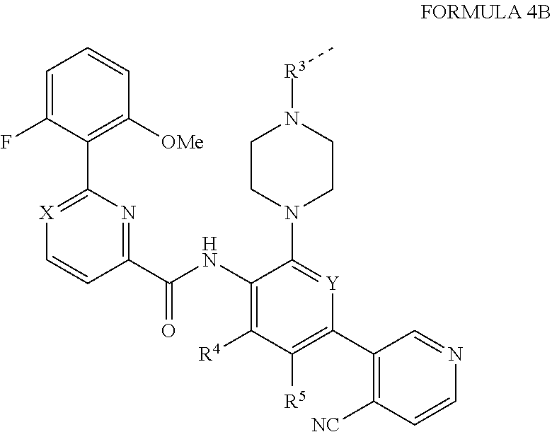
C1(C2=C([OMe])C=CC=C2F)=[X]C=CC(C(NC2=C([R4])C([R5])=C(C3=C([NC])C=CN=C3)[Y]=C2N2CCN([R3]C)CC2)=O)=N1
